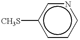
[CH3S]c1cccnc1
